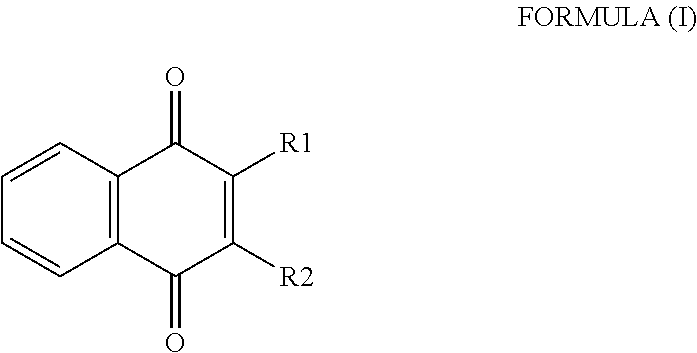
C1=CC2=C(C=C1)C(=O)C([R1])=C([R2])C2=O
